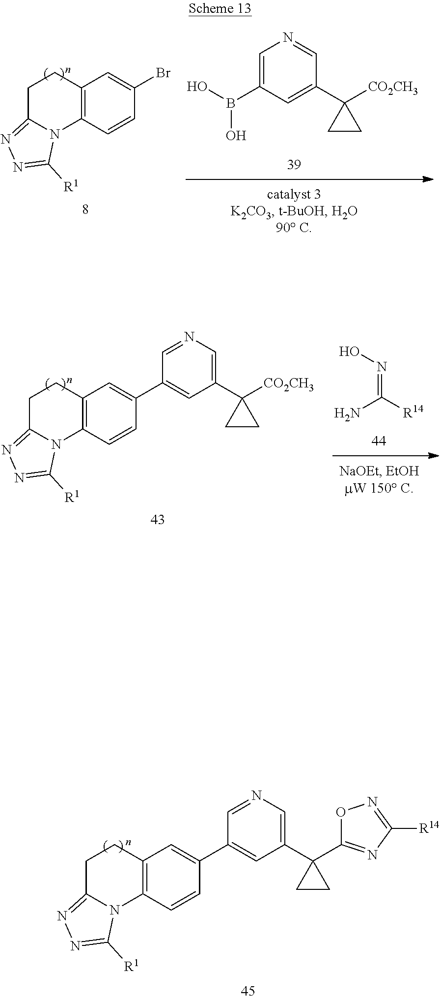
C1C2=NN=C([R1])N2C2=C(C1)C=C(Br)C=C2.C1=C(B(O)O)C=C(C2([CO2CH3])CC2)C=N1.N(=C([R14])N)O.C1C2=NN=C([R1])N2C2=C(C1)C=C(C1=CC(C3([CO2CH3])CC3)=CN=C1)C=C2.C1C2=NN=C([R1])N2C2=C(C1)C=C(C1=CC(C3(C4=NC([R14])=NO4)CC3)=CN=C1)C=C2
